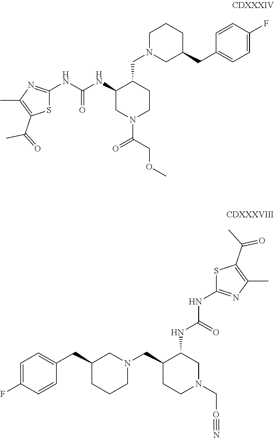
N1(CC2CCN(CO#N)CC2NC(=O)NC2=NC(C)=C(C(=O)C)S2)CC(CC2=CC=C(F)C=C2)CCC1.N(C(NC1CN(C(=O)COC)CCC1CN1CC(CC2=CC=C(F)C=C2)CCC1)=O)C1=NC(C)=C(C(=O)C)S1
